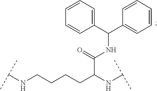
C(NCCCCC(NC(C)C)C(NC(C1=CC=CC=C1)C1=CC=CC=C1)=O)(C)C
